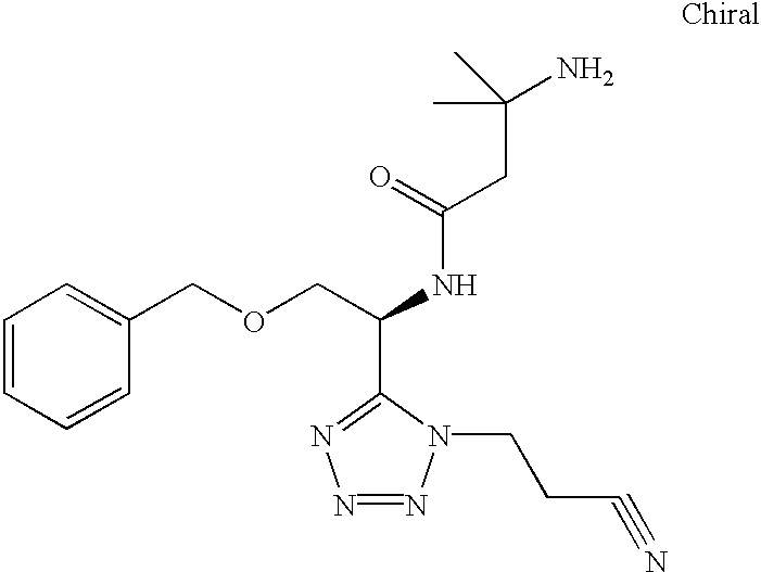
C1=CC=CC(COCC(NC(=O)CC(C)(N)C)C2=NN=NN2CCC#N)=C1
